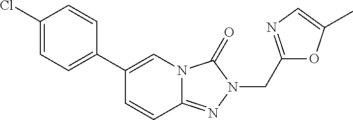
C1=C(Cl)C=CC(C2=CN3C(=NN(CC4=NC=C(C)O4)C3=O)C=C2)=C1
